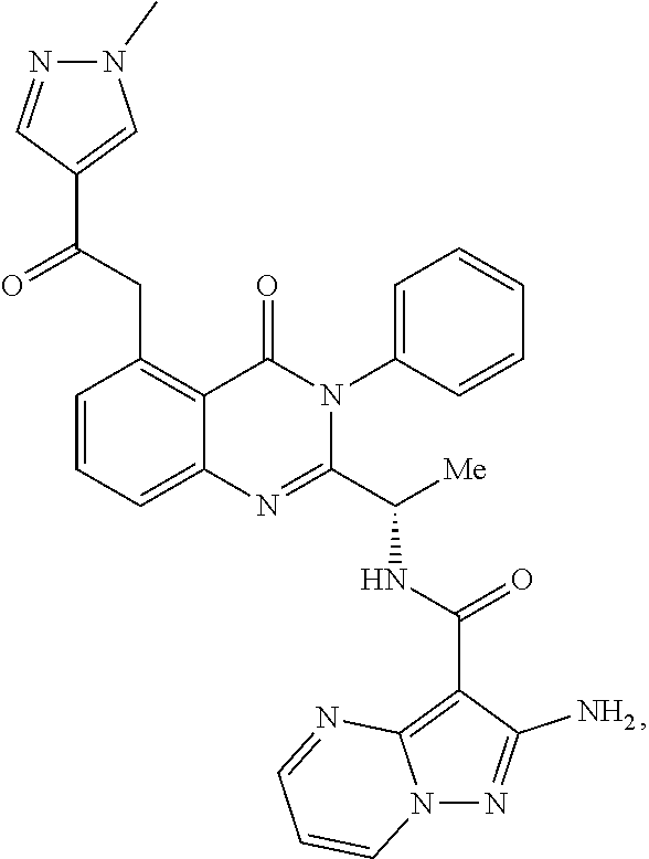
C1=CC=C2C(=C1CC(C1=CN(C)N=C1)=O)C(=O)N(C1=CC=CC=C1)C(C([Me])NC(=O)C1=C3N(N=C1N)C=CC=N3)=N2
